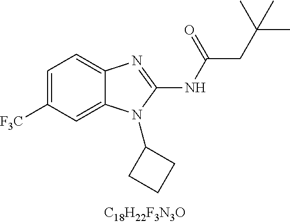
C1=C([CF3])C=C2C(=C1)N=C(NC(CC(C)(C)C)=O)N2C1CCC1
